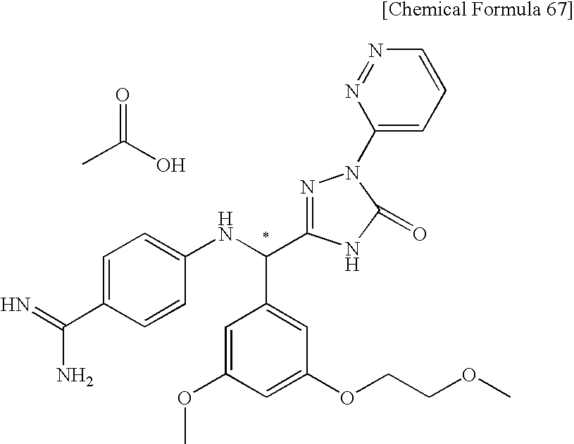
N=C(C1=CC=C(NC(C2=CC(OCCOC)=CC(OC)=C2)C2=NN(C3=CC=CN=N3)C(=O)N2)C=C1)N.CC(O)=O
